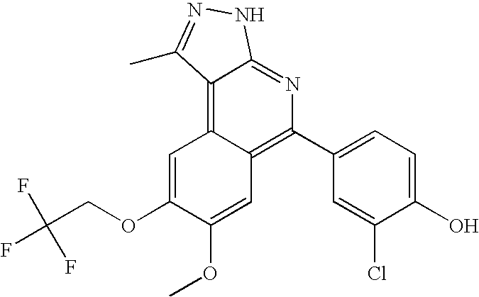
C(COC1=CC2=C3C(=NC(C4=CC=C(O)C(Cl)=C4)=C2C=C1OC)NN=C3C)(F)(F)F
